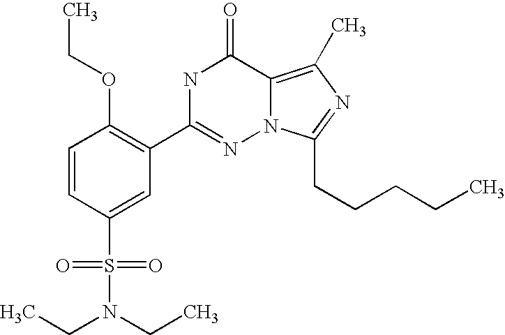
C1=CC(S(N(CC)CC)(=O)=O)=CC(C2=NN3C(=C(C)N=C3CCCCC)C(=O)N2)=C1OCC
